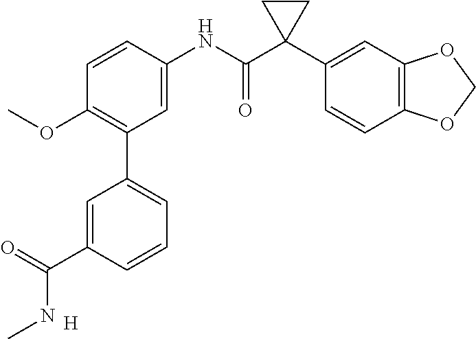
C1=C(NC(C2(C3=CC4=C(C=C3)OCO4)CC2)=O)C=CC(OC)=C1C1=CC=CC(C(=O)NC)=C1.[H]
